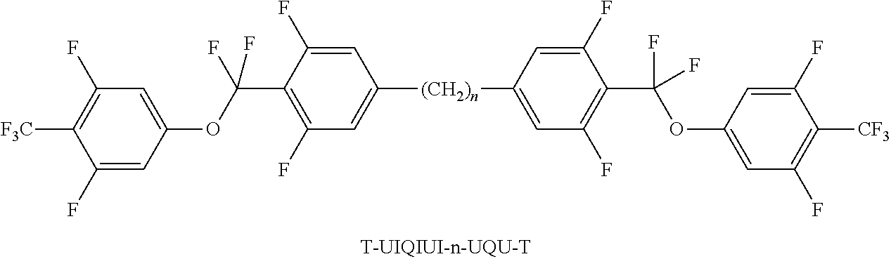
C(C1=C(F)C=C([(CH2)n]C2=CC(F)=C(C(OC3=CC(F)=C([CF3])C(F)=C3)(F)F)C(F)=C2)C=C1F)(OC1=CC(F)=C([F3C])C(F)=C1)(F)F
